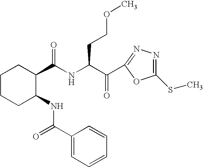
C1CCC(NC(=O)C2=CC=CC=C2)C(C(NC(C(=O)C2=NN=C(SC)O2)CCOC)=O)C1
